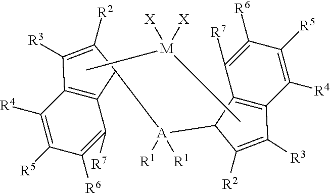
C1([R4])=C([R5])C([R6])=C([R7])C2=C1C([R3])=C([R2])C2[A](C1C2=C(C([R4])=C([R5])C([R6])=C2[R7])C([R3])=C1[R2])([R1])[R1].C[M](C)([X])[X]
